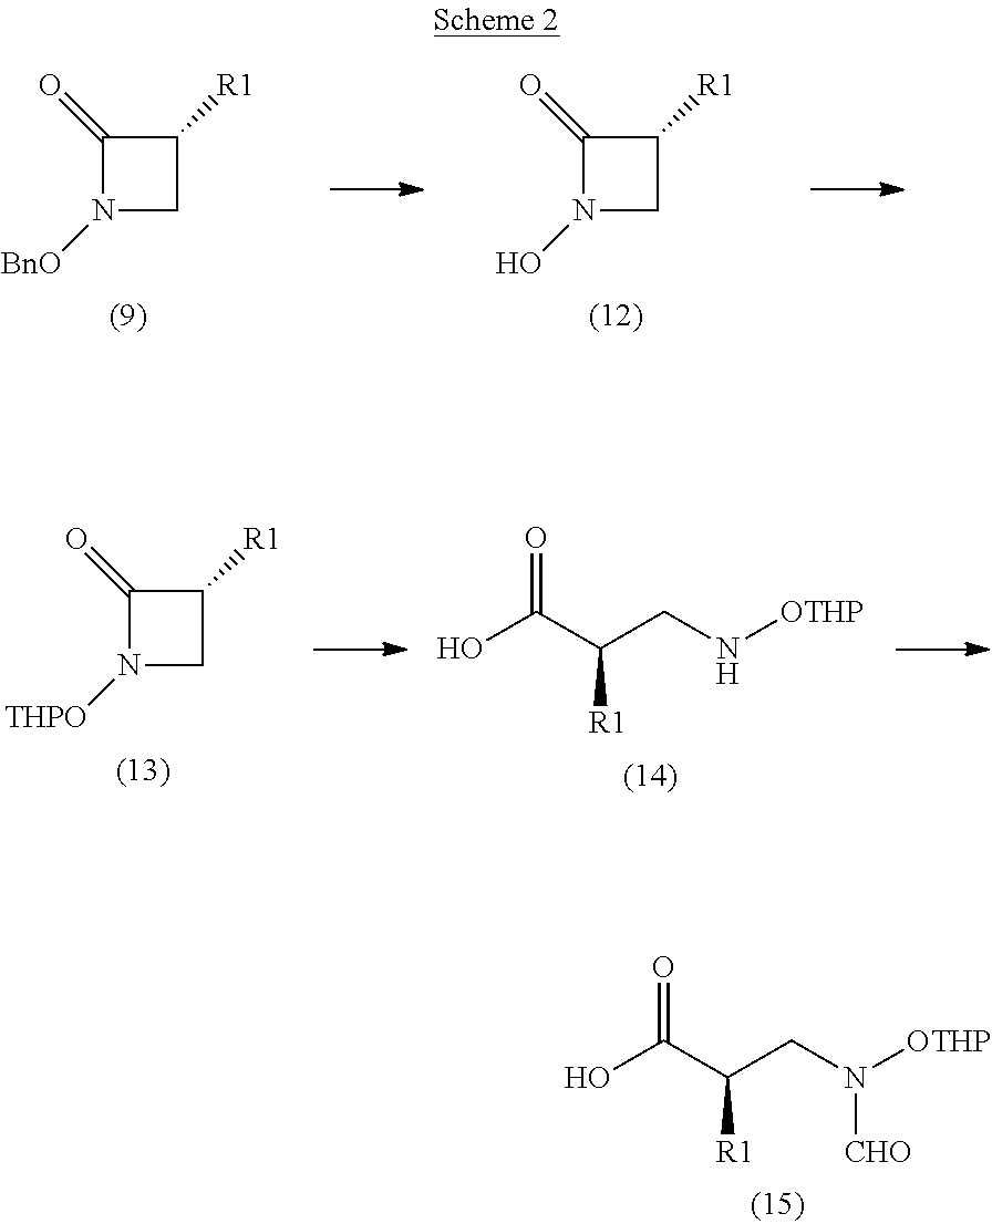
O=C(C(CN([OTHP])[CHO])[R1])O.N1([BnO])CC([R1])C1=O.N1(O)CC([R1])C1=O.N1([THPO])CC([R1])C1=O.O=C(C(CN[OTHP])[R1])O
